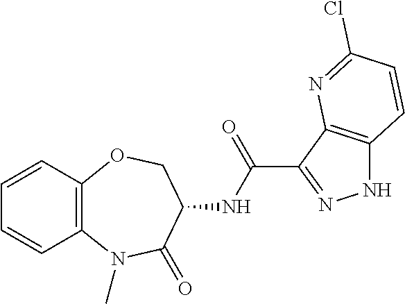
C12=C(OCC(NC(=O)C3=NNC4=C3N=C(Cl)C=C4)C(=O)N1C)C=CC=C2
